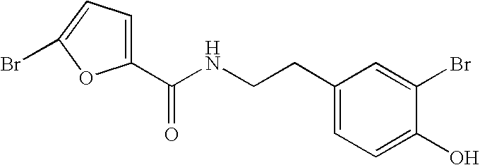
C1(CCNC(C2=CC=C(Br)O2)=O)=CC=C(O)C(Br)=C1
